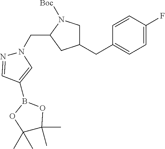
C1(CC2=CC=C(F)C=C2)CN([Boc])C(CN2N=CC(B3OC(C)(C)C(C)(C)O3)=C2)C1
